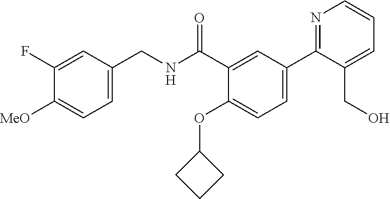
C1=C(CNC(C2=CC(C3=NC=CC=C3CO)=CC=C2OC2CCC2)=O)C=C(F)C([MeO])=C1
